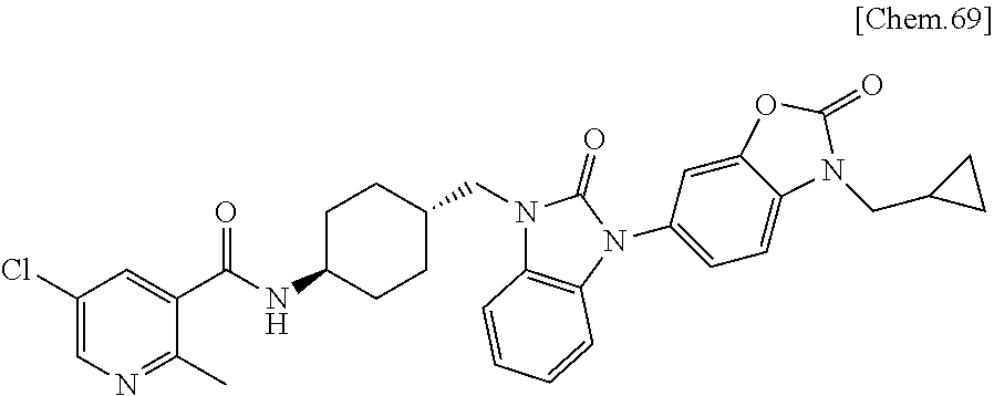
C1(Cl)=CN=C(C)C(C(NC2CCC(CN3C4=C(N(C5=CC=C6C(=C5)OC(=O)N6CC5CC5)C3=O)C=CC=C4)CC2)=O)=C1
